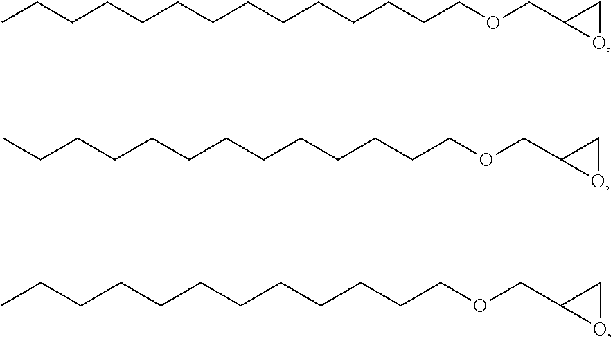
CCCCCCCCCCCCCCOCC1CO1.CCCCCCCCCCCCCOCC1CO1.CCCCCCCCCCCCOCC1CO1
